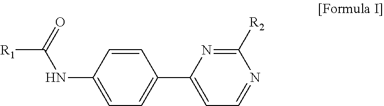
C1=CC(NC([R1])=O)=CC=C1C1=CC=NC([R2])=N1
